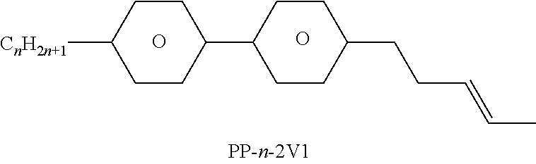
C1CC([CnH2n+1])CCC1C1CCC(CCC=CC)CC1.O.O
